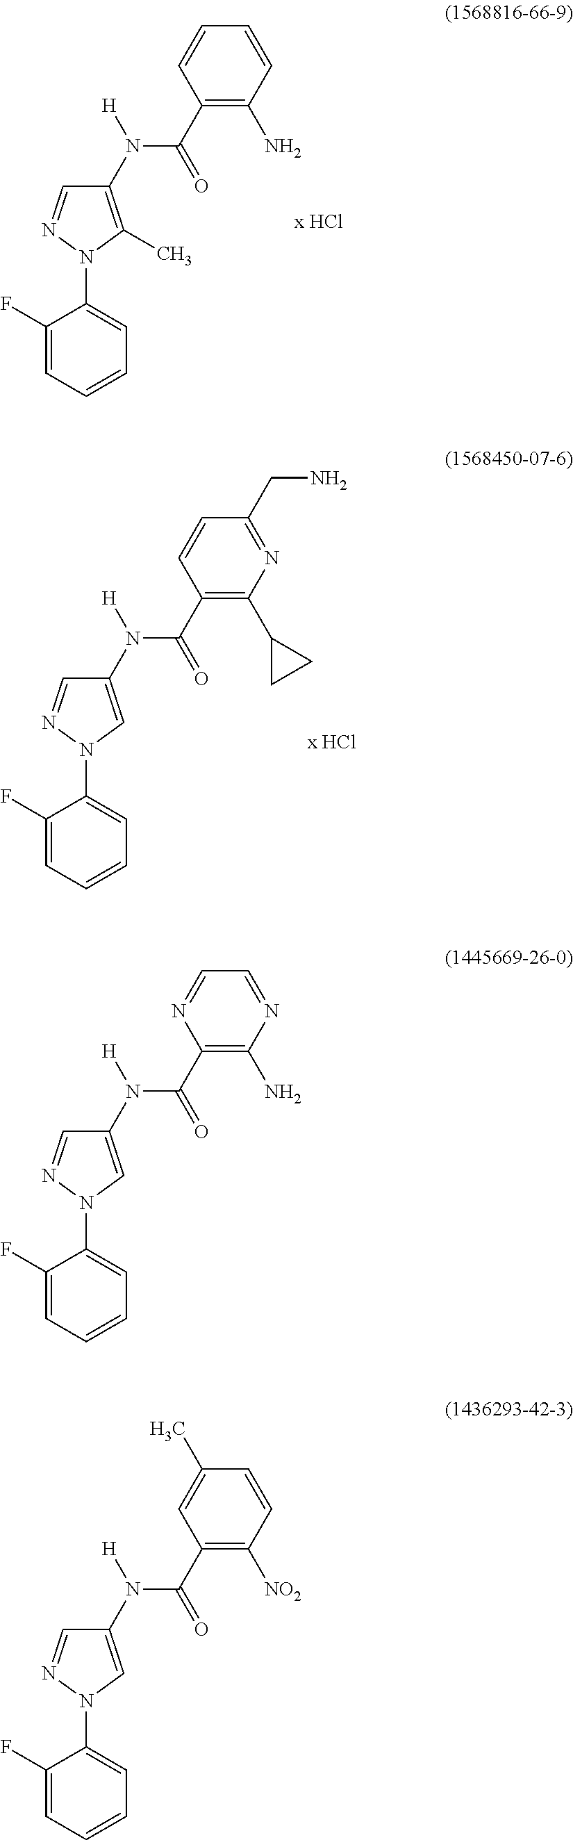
C1(N(C(C2=C(C3CC3)N=C(CN)C=C2)=O)[H])=CN(C2=CC=CC=C2F)N=C1.C1(N(C(C2=C(N)N=CC=N2)=O)[H])=CN(C2=CC=CC=C2F)N=C1.C1(N(C(C2=C([NO2])C=CC(C)=C2)=O)[H])=CN(C2=CC=CC=C2F)N=C1.C1(N(C(C2=C(N)C=CC=C2)=O)[H])=C(C)N(C2=CC=CC=C2F)N=C1
